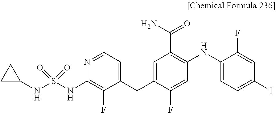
C1=C(NC2=C(C(N)=O)C=C(CC3=CC=NC(NS(NC4CC4)(=O)=O)=C3F)C(F)=C2)C(F)=CC(I)=C1
